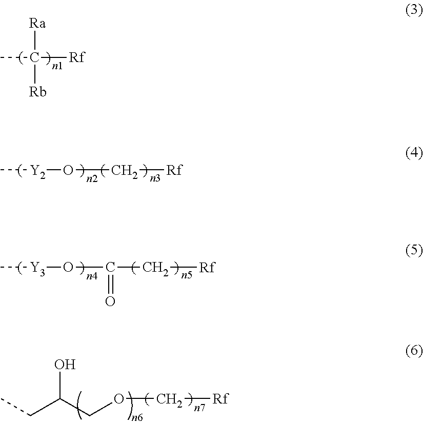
CC([Rf])([Ra])[Rb].C[Y2]OC[Rf].C[Y3]OC(=O)C[Rf].O(C[Rf])CC(CC)O
